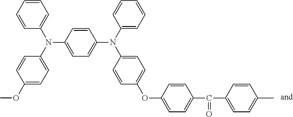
C1=CC=CC(N(C2=CC=C(N(C3=CC=CC=C3)C3=CC=C(OC4=CC=C(C(C5=CC=C(C)C=C5)=O)C=C4)C=C3)C=C2)C2=CC=C(OC)C=C2)=C1
